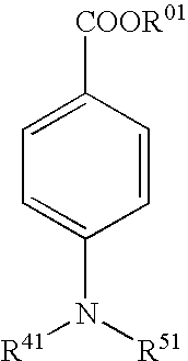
[COOR01]C1=CC=C(N([R51])[R41])C=C1
